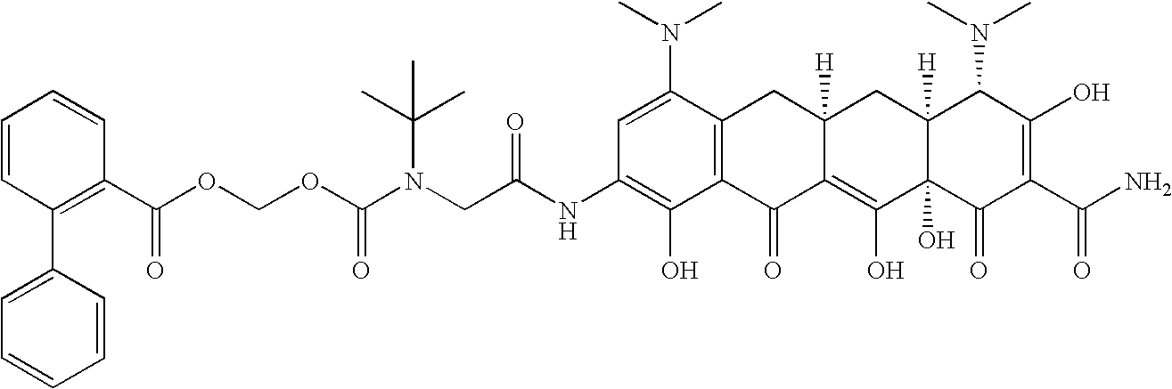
N(CC(NC1=C(O)C2=C(C(N(C)C)=C1)CC1([H])C(=C(O)C3(O)C([H])(C1)C(N(C)C)C(O)=C(C(N)=O)C3=O)C2=O)=O)(C(OCOC(C1=C(C2=CC=CC=C2)C=CC=C1)=O)=O)C(C)(C)C
